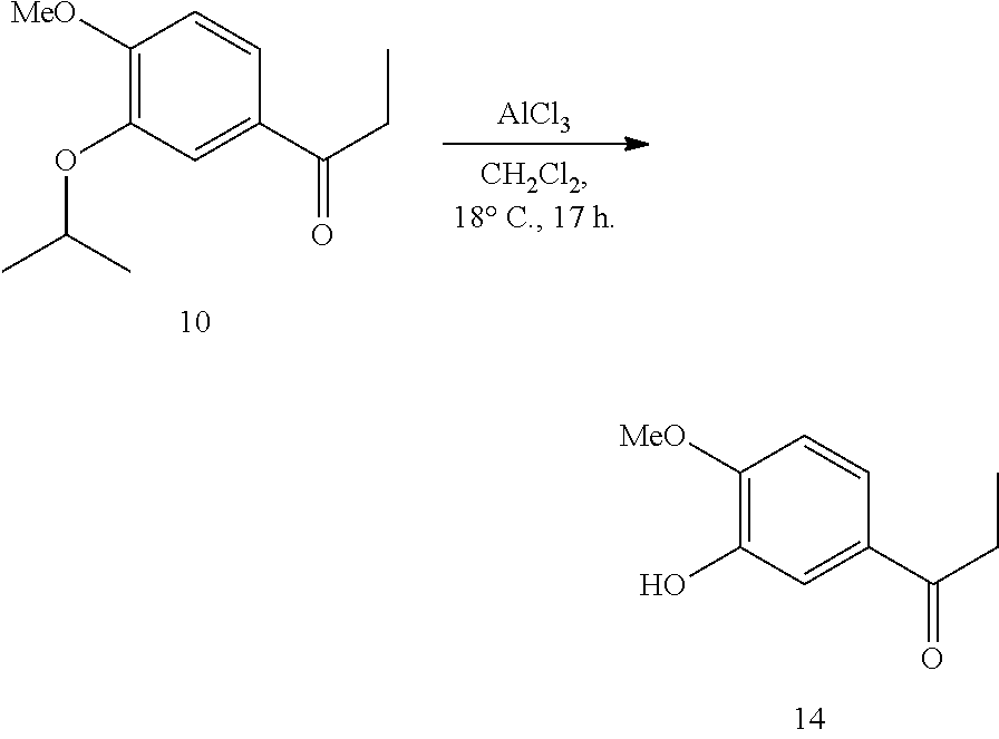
C1([MeO])=C(O)C=C(C(CC)=O)C=C1.[AlCl3].C1([MeO])=C(OC(C)C)C=C(C(CC)=O)C=C1
